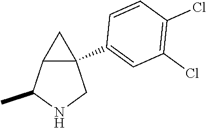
C12C(C3=CC(Cl)=C(Cl)C=C3)(CNC1C)C2
